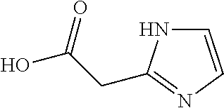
C1=CN=C(CC(O)=O)N1
